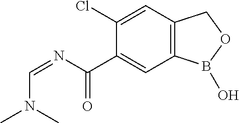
C12=C(C=C(Cl)C(C(N=CN(C)C)=O)=C1)COB2O
